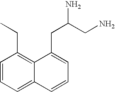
C1=CC=C2C(=C1CC)C(CC(CN)N)=CC=C2
